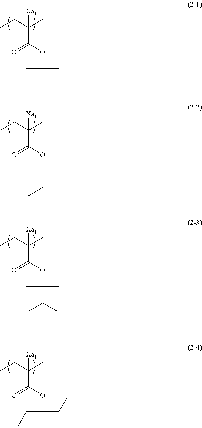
CCC(C)(C(=O)OC(C)(C)C)[Xa1].CCC(C)(C(=O)OC(CC)(C)C)[Xa1].CCC(C)(C(=O)OC(C(C)C)(C)C)[Xa1].CCC(C)(C(=O)OC(C)(CC)CC)[Xa1]
